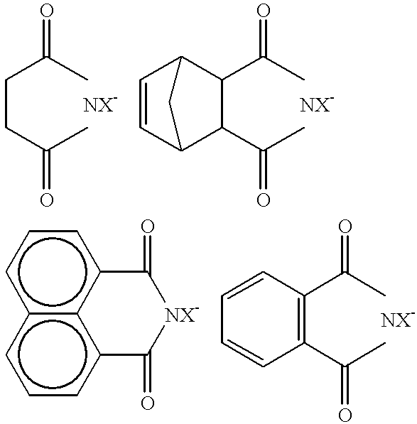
C(CC(C)=O)C(C)=O.C(C)(=O)C1C2C=CC(C1C(C)=O)C2.C(C)(=O)C1=C(C(C)=O)C=CC=C1.c1cc2c3c(c1)cccc3C(=O)[NX-]C2=O
